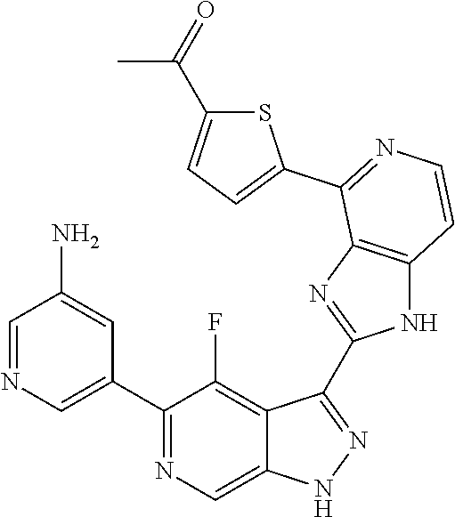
C1=NC=C(C2=NC=C3C(=C2F)C(C2=NC4=C(N2)C=CN=C4C2=CC=C(C(=O)C)S2)=NN3)C=C1N
